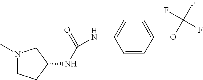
N1(C)CCC(NC(NC2=CC=C(OC(F)(F)F)C=C2)=O)C1
